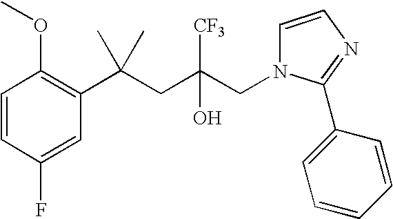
C1=CC(F)=CC(C(CC(CN2C=CN=C2C2=CC=CC=C2)([CF3])O)(C)C)=C1OC
